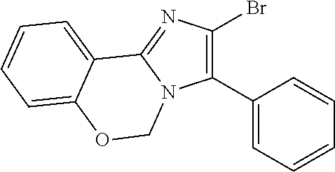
C1(C2=CC=CC=C2)=C(Br)N=C2N1COC1=CC=CC=C21
